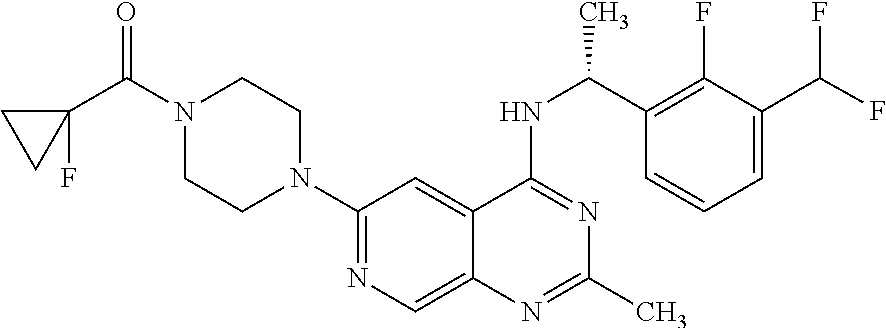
N1=C(NC(C2=C(F)C(C(F)F)=CC=C2)C)C2=CC(N3CCN(C(C4(F)CC4)=O)CC3)=NC=C2N=C1C
